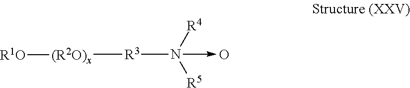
[(R2O)x]([R3]N(->O)([R4])[R5])[R1O]
